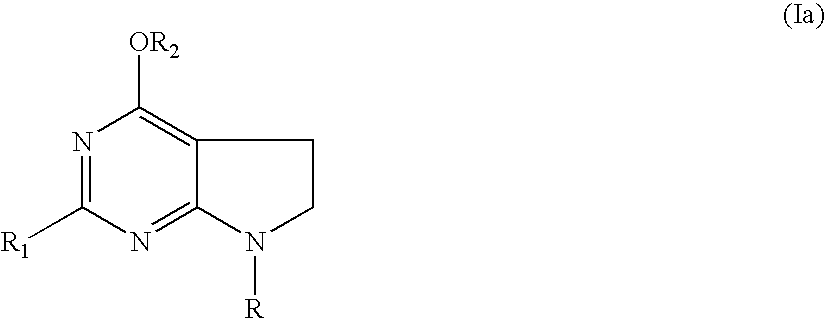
N1=C([R1])N=C2C(=C1[OR2])CCN2[R]
